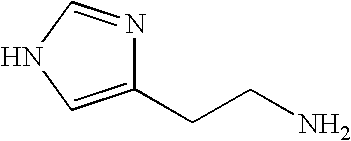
C1(CCN)=CNC=N1
